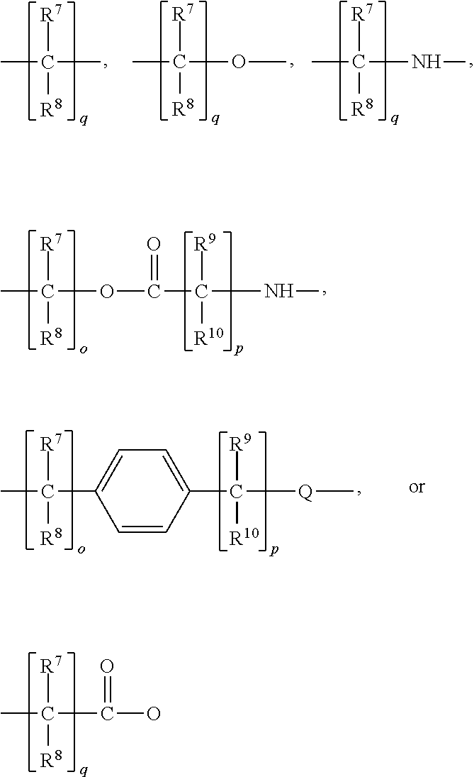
CC(C)([R7])[R8].CC(OC)([R7])[R8].CC(NC)([R7])[R8].CC(OC(C(NC)([R9])[R10])=O)([R7])[R8].CC([R7])([R8])C1=CC=C(C([Q]C)([R9])[R10])C=C1.CC(C(O)=O)([R7])[R8]
